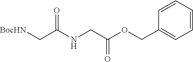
C1(COC(CNC(C[BocHN])=O)=O)=CC=CC=C1
